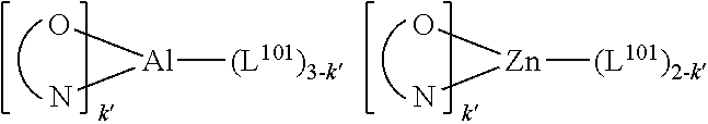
[(L101)3-k][Al](N)O.[(L101)2-k][Zn](N)O
